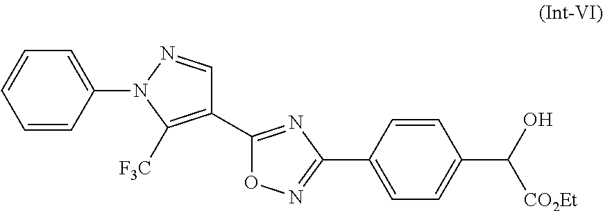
C1=CC(N2C([F3C])=C(C3=NC(C4=CC=C(C(O)[CO2Et])C=C4)=NO3)C=N2)=CC=C1
